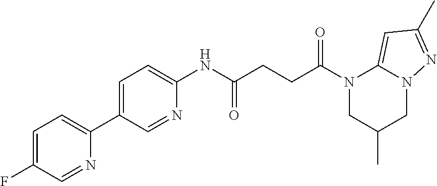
N1(C(CCC(NC2=CC=C(C3=CC=C(F)C=N3)C=N2)=O)=O)CC(C)CN2C1=CC(C)=N2
